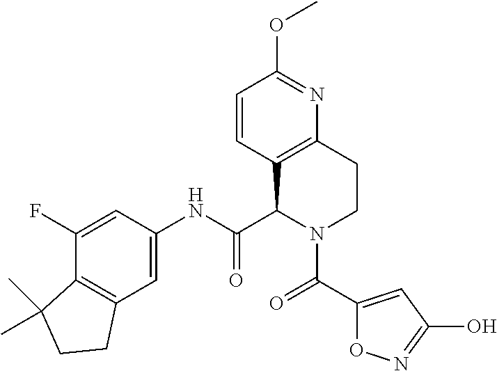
C1(F)=CC(NC(C2C3=C(CCN2C(=O)C2=CC(O)=NO2)N=C(OC)C=C3)=O)=CC2=C1C(C)(C)CC2
